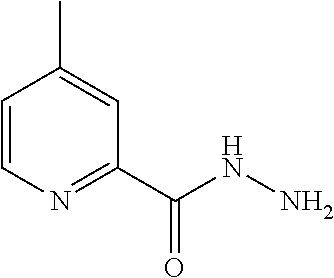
C1=CN=C(C(NN)=O)C=C1C
